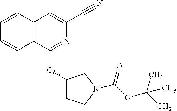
C1(OC2=NC(C#N)=CC3=C2C=CC=C3)CCN(C(OC(C)(C)C)=O)C1
